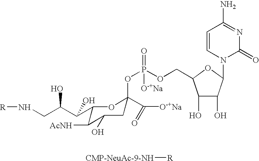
C1=CN(C2C(O)C(O)C(COP(OC3(C([O-+Na])=O)CC(O)C([AcNH])C(C(C(CN[R])O)O)O3)(=O)[O-+Na])O2)C(=O)N=C1N.[CMP-NeuAc-9-NH][R]
